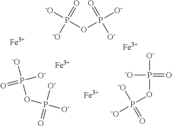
P(OP([O-])(=O)[O-])([-O])(=O)[-O].P(OP([O-])([O-])=O)([-O])([O-])=O.P(OP([-O])([-O])=O)([O-])(=O)[-O].[Fe].[Fe].[Fe].[Fe]
